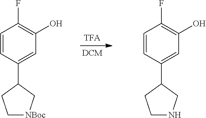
C1=CC(C2CC[NBoc]C2)=CC(O)=C1F.C1=CC(C2CCNC2)=CC(O)=C1F
